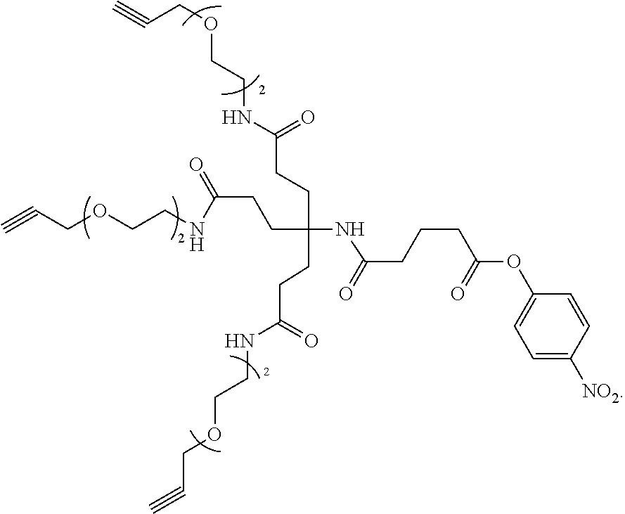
C1(OC(=O)CCCC(NC(CCC(NCCOCC#C)=O)(CCC(NCCOCC#C)=O)CCC(NCCOCC#C)=O)=O)=CC=C([NO2])C=C1
